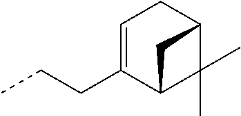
CCCC1=CCC2C(C)(C)C1C2
